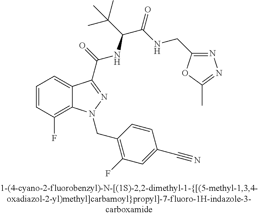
C1=CC(F)=C2C(=C1)C(C(=O)NC(C(C)(C)C)C(=O)NCC1=NN=C(C)O1)=NN2CC1=C(F)C=C(C#N)C=C1
